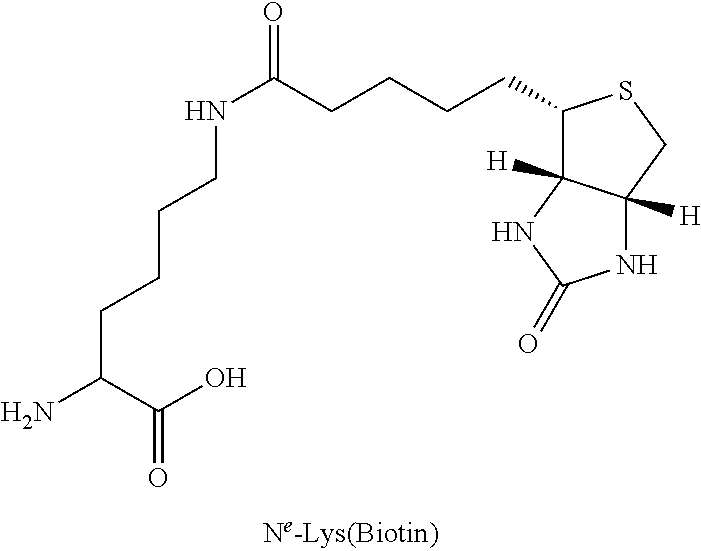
N(C(CCCCC1C2([H])C([H])(CS1)NC(=O)N2)=O)CCCCC(N)C(O)=O
